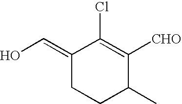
OC=C1CCC(C)C([CHO])=C1Cl
